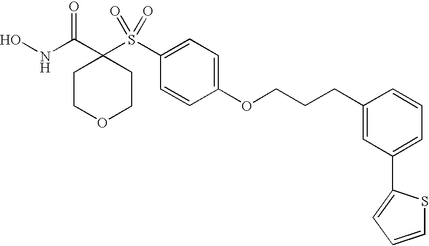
N(C(C1(S(C2=CC=C(OCCCC3=CC(C4=CC=CS4)=CC=C3)C=C2)(=O)=O)CCOCC1)=O)O
